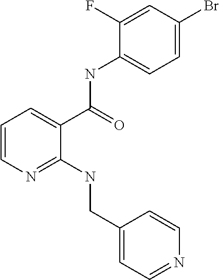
C1=CN=C(NCC2=CC=NC=C2)C(C(NC2=CC=C(Br)C=C2F)=O)=C1
